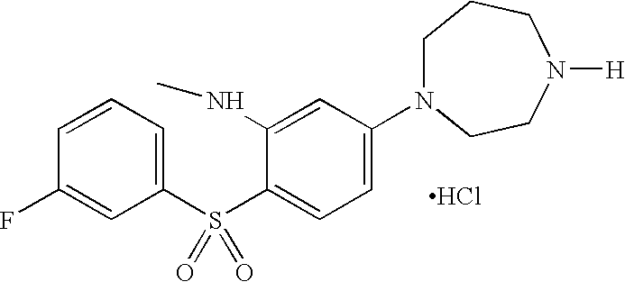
Cl.C1(S(C2=CC=C(N3CCCN([H])CC3)C=C2NC)(=O)=O)=CC=CC(F)=C1
